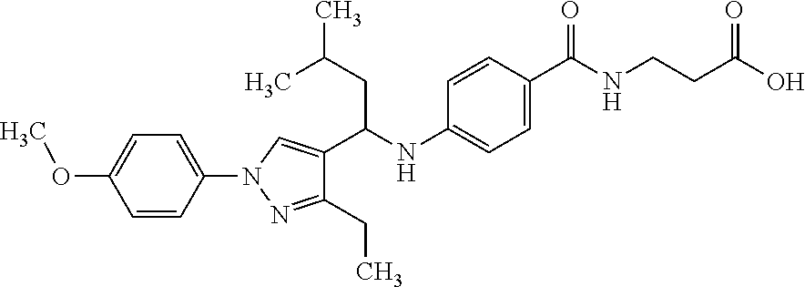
C(C(NC1=CC=C(C(=O)NCCC(O)=O)C=C1)C1=CN(C2=CC=C(OC)C=C2)N=C1CC)C(C)C
